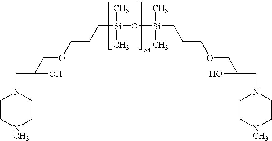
C([Si](C)(C)O[Si](C)(CCCOCC(O)CN1CC[NCH3]CC1)C)CCOCC(CN1CC[NCH3]CC1)O
